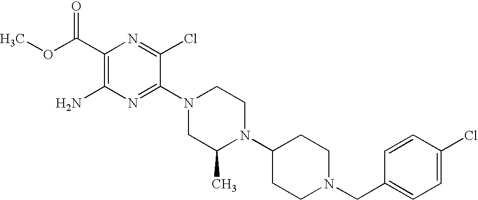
C1(C(OC)=O)=C(N)N=C(N2CC(C)N(C3CCN(CC4=CC=C(Cl)C=C4)CC3)CC2)C(Cl)=N1
